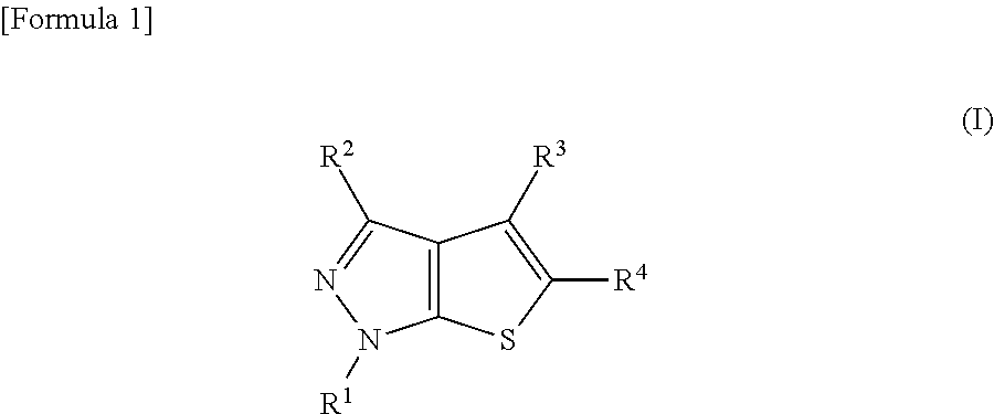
C12=C(C([R2])=NN1[R1])C([R3])=C([R4])S2
